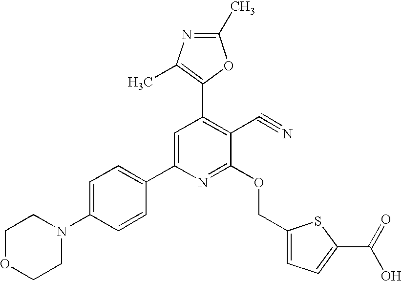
C1=C(N2CCOCC2)C=CC(C2=CC(C3=C(C)N=C(C)O3)=C(C#N)C(OCC3=CC=C(C(=O)O)S3)=N2)=C1
